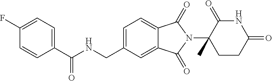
C1(C(NCC2=CC=C3C(=C2)C(=O)N(C2(C)CCC(=O)NC2=O)C3=O)=O)=CC=C(F)C=C1
